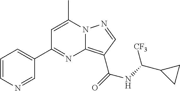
C1=CN=CC(C2=NC3=C(C(=O)NC(C4CC4)[CF3])C=NN3C(C)=C2)=C1
